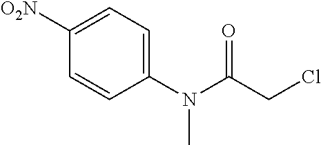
C1(N(C(CCl)=O)C)=CC=C([O2N])C=C1
